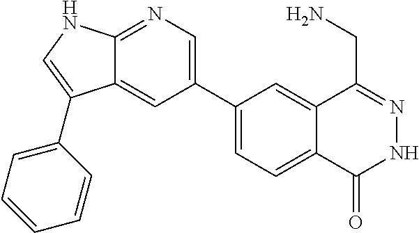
C1(C2=CN=C3C(=C2)C(C2=CC=CC=C2)=CN3)=CC=C2C(=C1)C(CN)=NNC2=O
